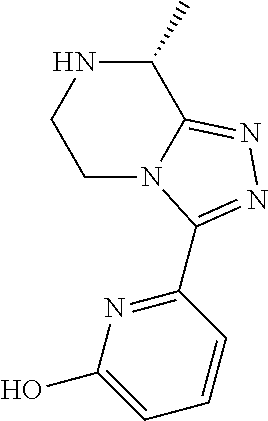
C1(C)NCCN2C1=NN=C2C1=NC(O)=CC=C1
